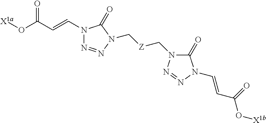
[X1a]OC(C=CN1N=NN(C[Z]CN2C(=O)N(C=CC(=O)O[X1b])N=N2)C1=O)=O
